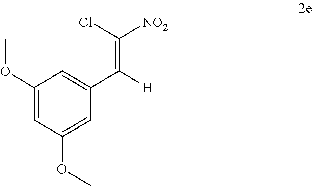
C1(OC)=CC(OC)=CC(C([H])=C([NO2])Cl)=C1
